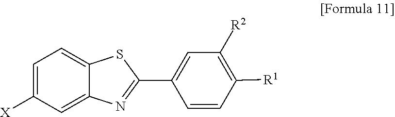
C1=C([X])C=C2C(=C1)SC(C1=CC([R2])=C([R1])C=C1)=N2
